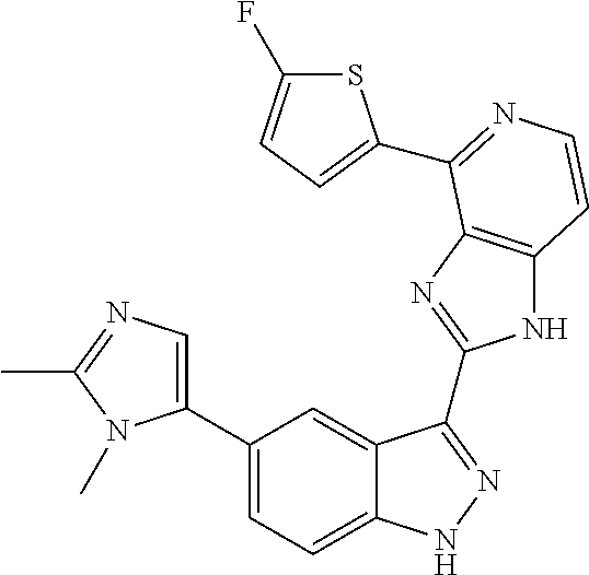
C1(C2=CN=C(C)N2C)=CC=C2C(=C1)C(C1=NC3=C(N1)C=CN=C3C1=CC=C(F)S1)=NN2
